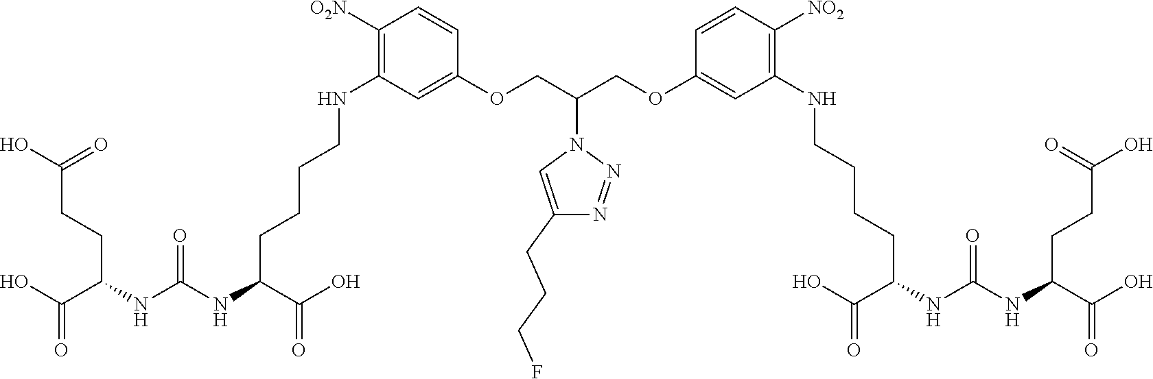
C(CCCC(C(=O)O)NC(NC(C(O)=O)CCC(O)=O)=O)NC1=C([NO2])C=CC(OCC(COC2=CC(NCCCCC(C(=O)O)NC(NC(C(O)=O)CCC(O)=O)=O)=C([O2N])C=C2)N2C=C(CCCF)N=N2)=C1
